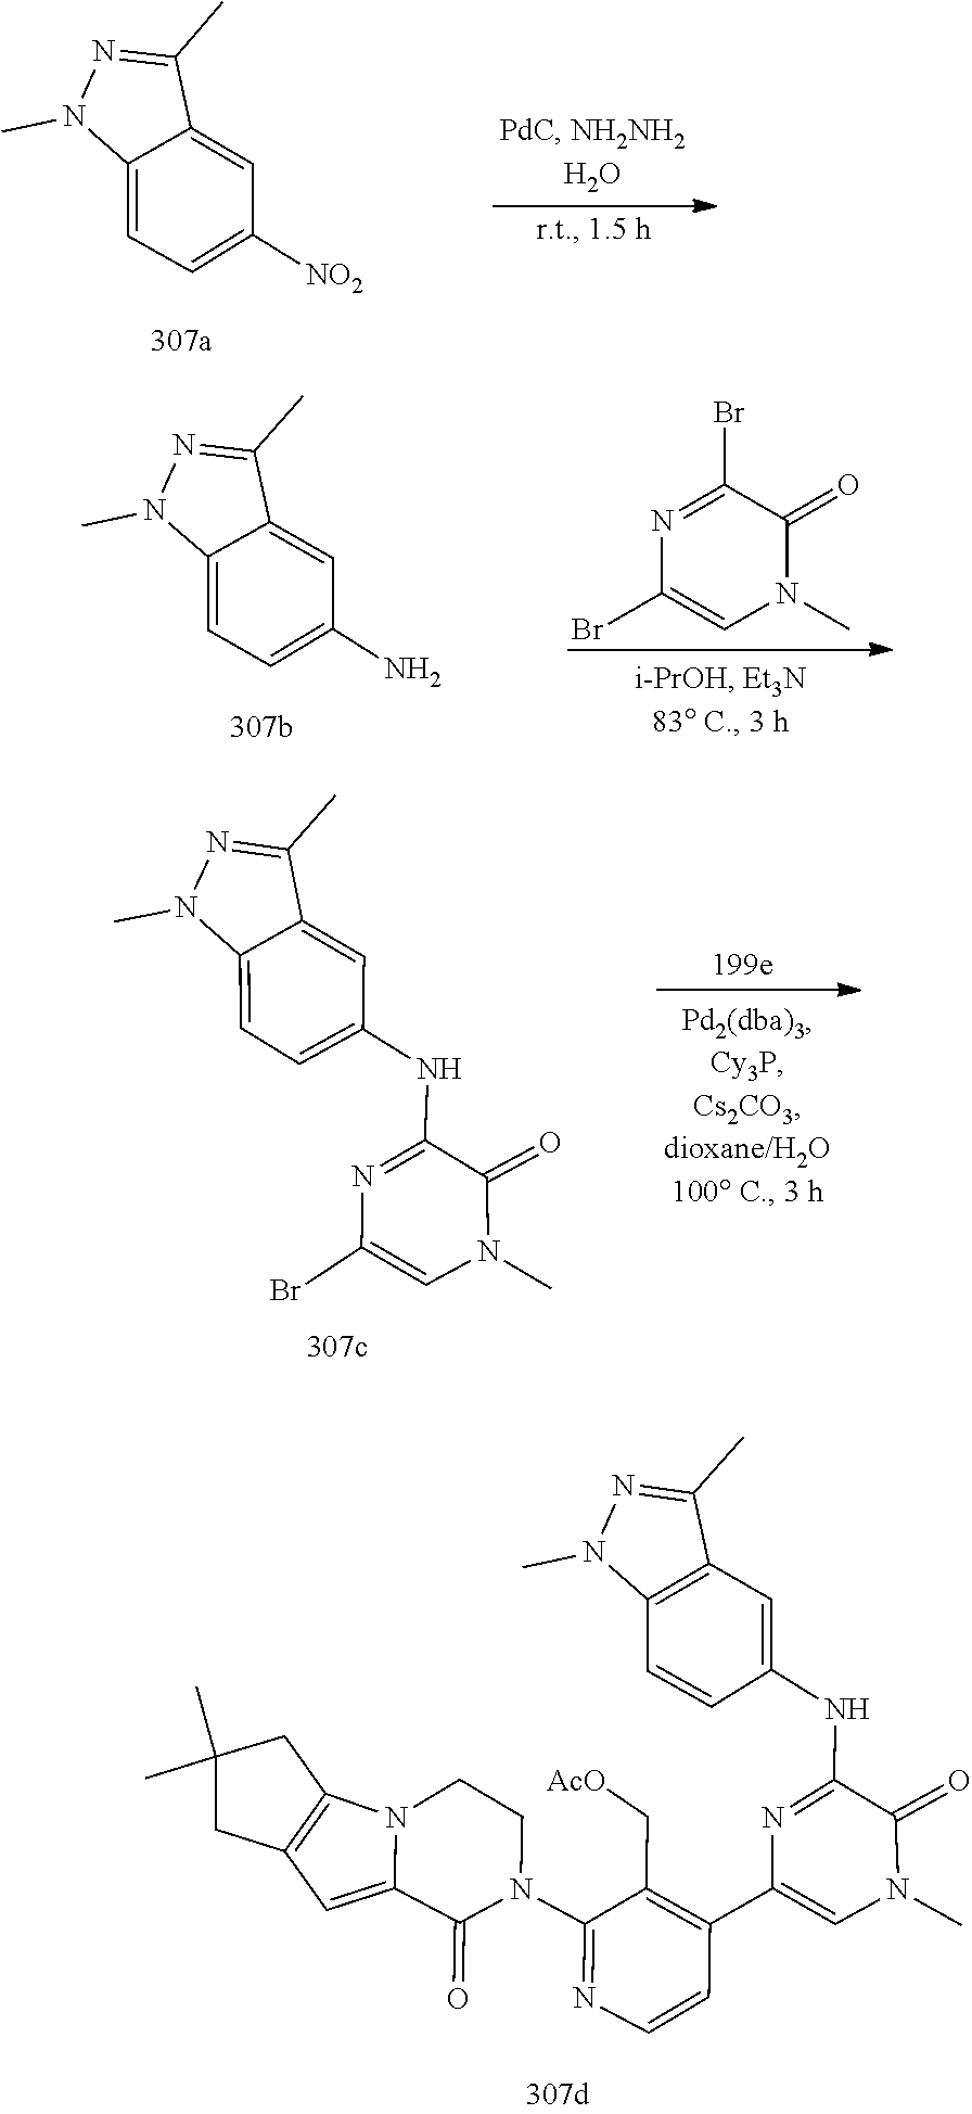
C12=CC3=C(CC(C)(C)C3)N1CCN(C1=NC=CC(C3=CN(C)C(=O)C(NC4=CC5=C(C=C4)N(C)N=C5C)=N3)=C1C[AcO])C2=O.C12=CC([NO2])=CC=C1N(C)N=C2C.C12=CC(N)=CC=C1N(C)N=C2C.BrC1=CN(C)C(=O)C(Br)=N1.N1=C(NC2=CC=C3C(=C2)C(C)=NN3C)C(=O)N(C)C=C1Br
